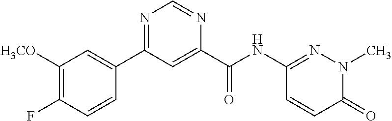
C1([H3CO])=C(F)C=CC(C2=NC=NC(C(NC3=NN(C)C(=O)C=C3)=O)=C2)=C1
